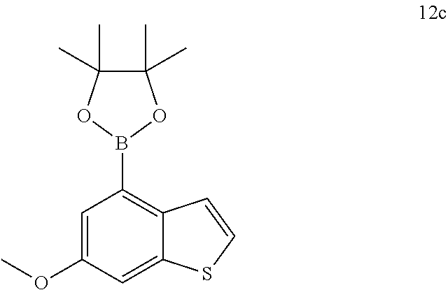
C1=C(OC)C=C2C(=C1B1OC(C)(C)C(C)(C)O1)C=CS2
